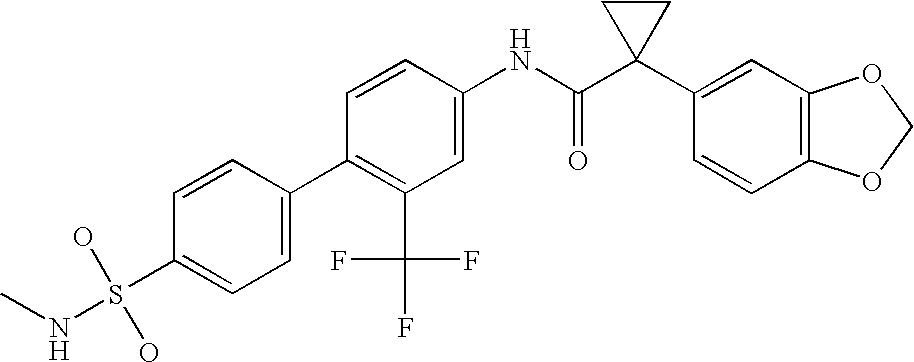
C1=CC(NC(C2(C3=CC4=C(C=C3)OCO4)CC2)=O)=CC(C(F)(F)F)=C1C1=CC=C(S(O)(O)NC)C=C1
